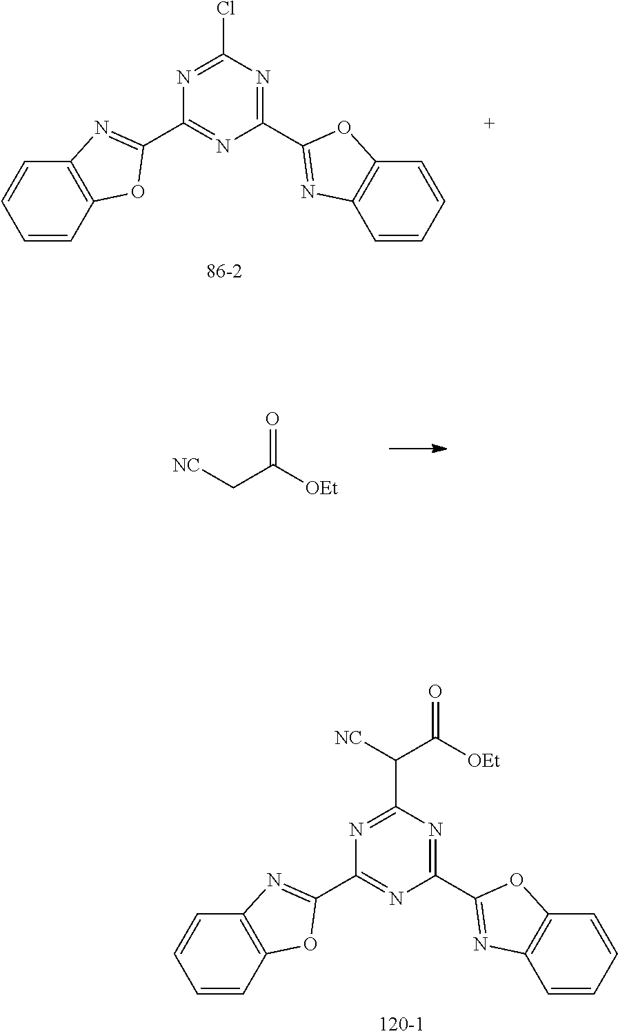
C1(Cl)=NC(C2=NC3=C(O2)C=CC=C3)=NC(C2=NC3=C(O2)C=CC=C3)=N1.[NC]CC([OEt])=O.C1(C(C(=O)[OEt])[NC])=NC(C2=NC3=C(O2)C=CC=C3)=NC(C2=NC3=C(O2)C=CC=C3)=N1
